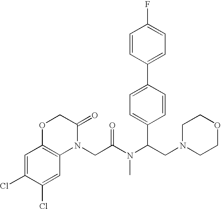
C1=C(Cl)C(Cl)=CC2=C1OCC(=O)N2CC(N(C(CN1CCOCC1)C1=CC=C(C2=CC=C(F)C=C2)C=C1)C)=O
